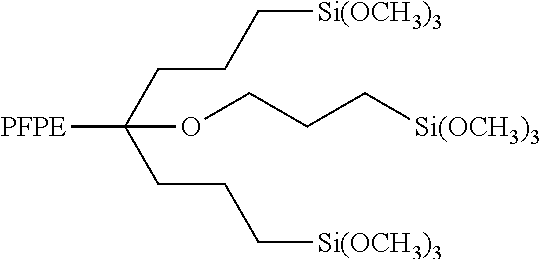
[PFPE]C(CCC[Si(OCH3)3])(CCC[Si(OCH3)3])OCCC[Si(OCH3)3]
